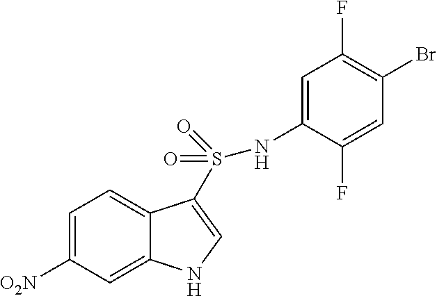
N(C1=CC(F)=C(Br)C=C1F)S(=O)(=O)C1=CNC2=CC([O2N])=CC=C21
